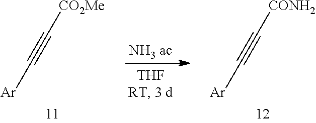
[Ar]C#C[CO2Me].[Ar]C#C[CONH2]
